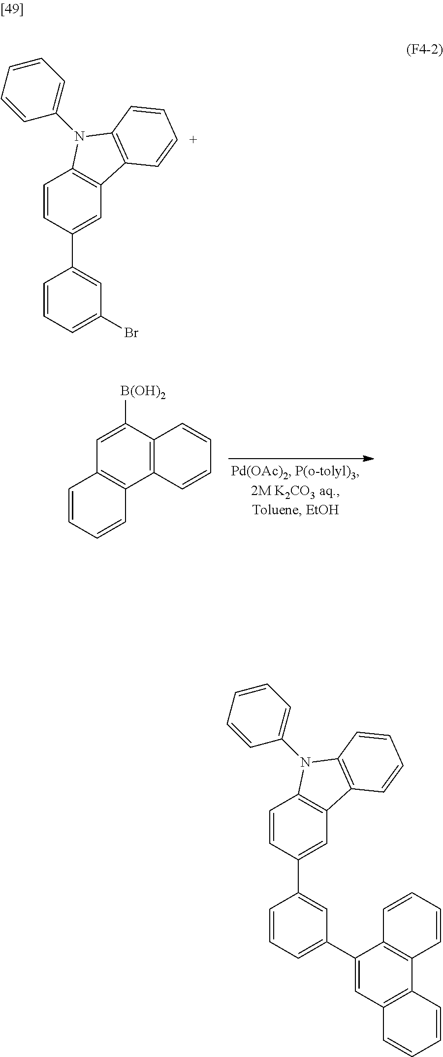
C1(C2=CC3=C(C=C2)N(C2=CC=CC=C2)C2=C3C=CC=C2)=CC(Br)=CC=C1.C1([B(OH)2])=CC2=C(C3=C1C=CC=C3)C=CC=C2.C1(C2=CC3=C(C=C2)N(C2=CC=CC=C2)C2=C3C=CC=C2)=CC(C2=CC3=C(C4=C2C=CC=C4)C=CC=C3)=CC=C1
